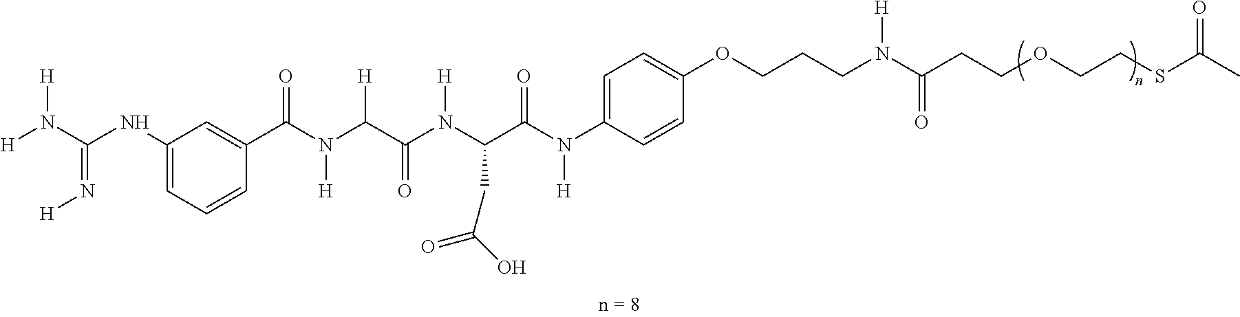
C(C(N(C(C(N(C1=CC=C(OCCCN(C(CCOCCSC(C)=O)=O)[H])C=C1)[H])=O)CC(=O)O)[H])=O)(N(C(C1=CC(NC(N([H])[H])=N[H])=CC=C1)=O)[H])[H]
